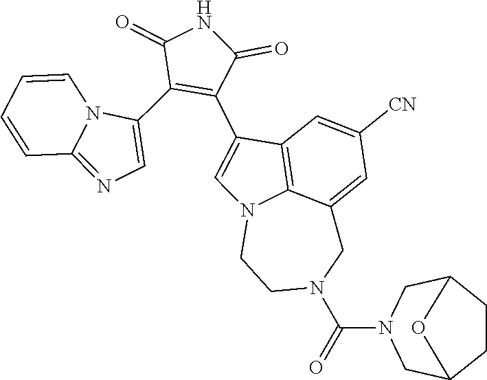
C1(C2=CN=C3N2C=CC=C3)=C(C2=CN3C4=C2C=C([CN])C=C4CN(C(=O)N2CC4CCC(C2)O4)CC3)C(=O)NC1=O
